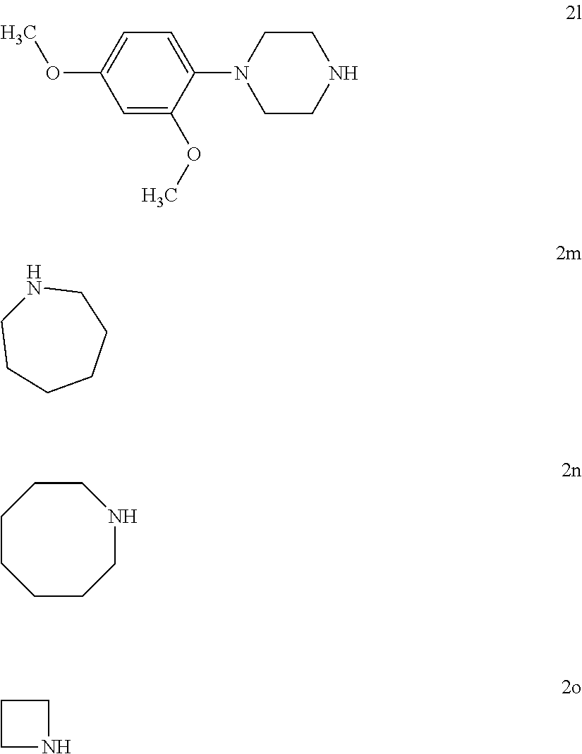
C1=C(N2CCNCC2)C(OC)=CC(OC)=C1.N1CCCCCC1.C1CCCCNCC1.C1CNC1
